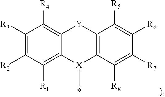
C1([R3])=C([R2])C([R1])=C2C(=C1[R4])[Y]C1=C([X]2C)C([R8])=C([R7])C([R6])=C1[R5]
